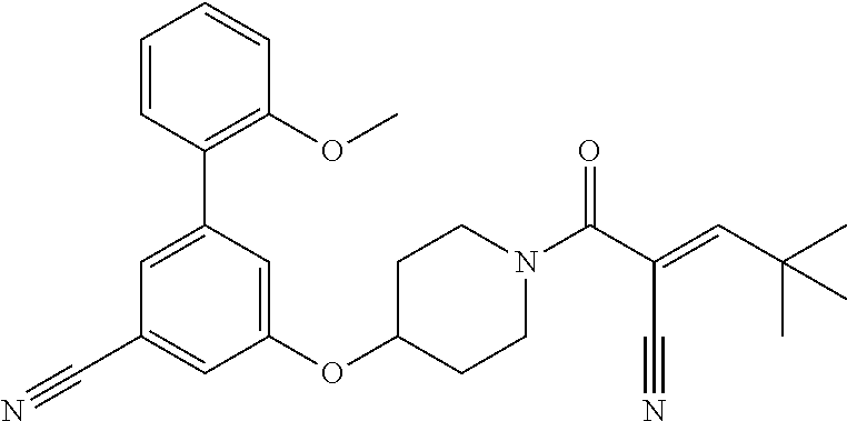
C1=CC(C2=CC(C#N)=CC(OC3CCN(C(C(=CC(C)(C)C)C#N)=O)CC3)=C2)=C(OC)C=C1
